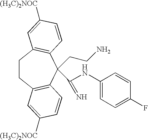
C1CC2=C(C(CCN)(C(NC3=CC=C(F)C=C3)=N)C3=C1C=C([(H3C)2NOC])C=C3)C=CC([(H3C)2NOC])=C2
